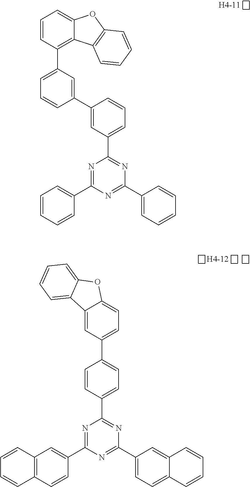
C1=CC=C(C2=NC(C3=CC=CC=C3)=NC(C3=CC=CC=C3)=N2)C=C1C1=CC(C2=C3C(=CC=C2)OC2=C3C=CC=C2)=CC=C1.[H4-11].C12=CC(C3=CC=C(C4=NC(C5=CC=C6C(=C5)C=CC=C6)=NC(C5=CC6=C(C=C5)C=CC=C6)=N4)C=C3)=CC=C1OC1=CC=CC=C21.[H4-12]
